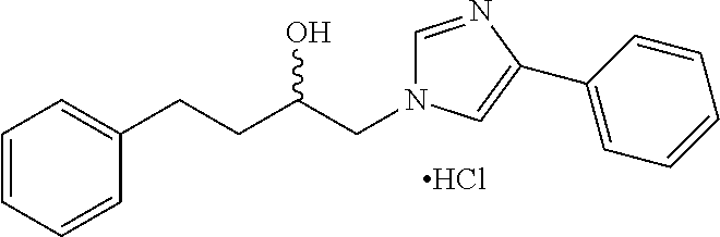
C1=CC=CC(CCC(CN2C=NC(C3=CC=CC=C3)=C2)O)=C1.Cl
